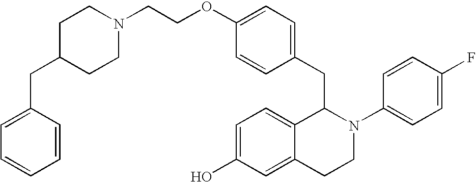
N1(CCOC2=CC=C(CC3C4=CC=C(O)C=C4CCN3C3=CC=C(F)C=C3)C=C2)CCC(CC2=CC=CC=C2)CC1
